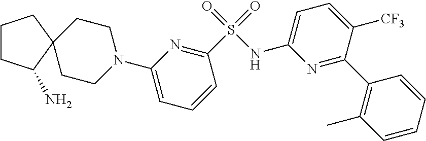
N1(C2=CC=CC(S(=O)(=O)NC3=CC=C([CF3])C(C4=C(C)C=CC=C4)=N3)=N2)CCC2(CC1)C(N)CCC2
